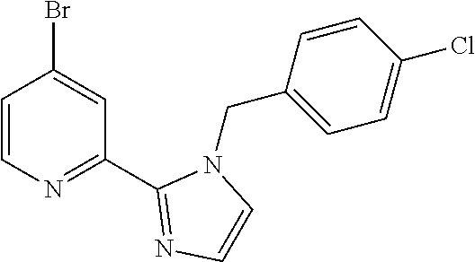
C1=CN=C(C2=NC=CN2CC2=CC=C(Cl)C=C2)C=C1Br
